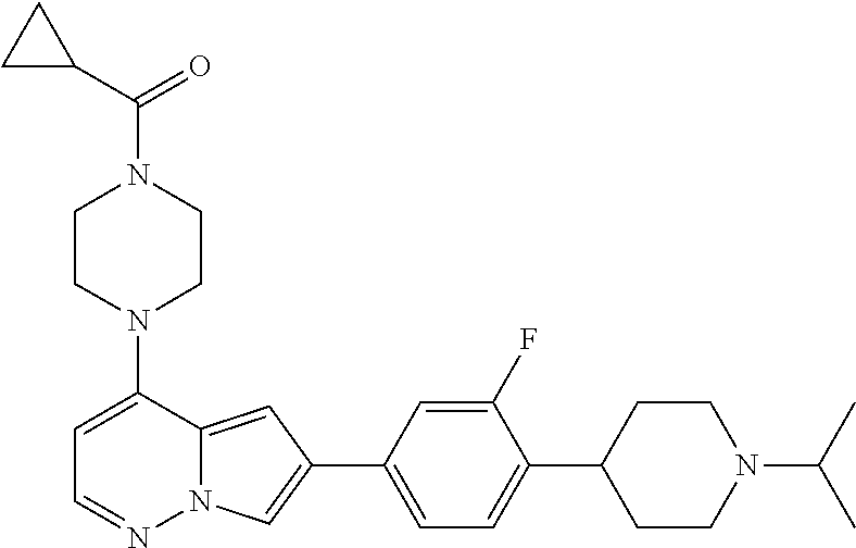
N1(C2=CC=NN3C2=CC(C2=CC=C(C4CCN(C(C)C)CC4)C(F)=C2)=C3)CCN(C(C2CC2)=O)CC1
